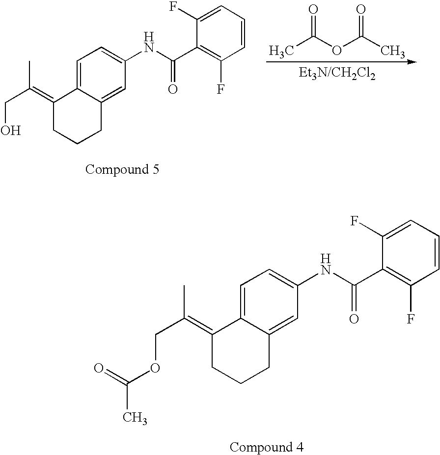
C1=C2C(=CC(NC(C3=C(F)C=CC=C3F)=O)=C1)CCCC2=C(CO)C.CC(OC(C)=O)=O.C1=C2C(=CC(NC(C3=C(F)C=CC=C3F)=O)=C1)CCCC2=C(COC(C)=O)C
